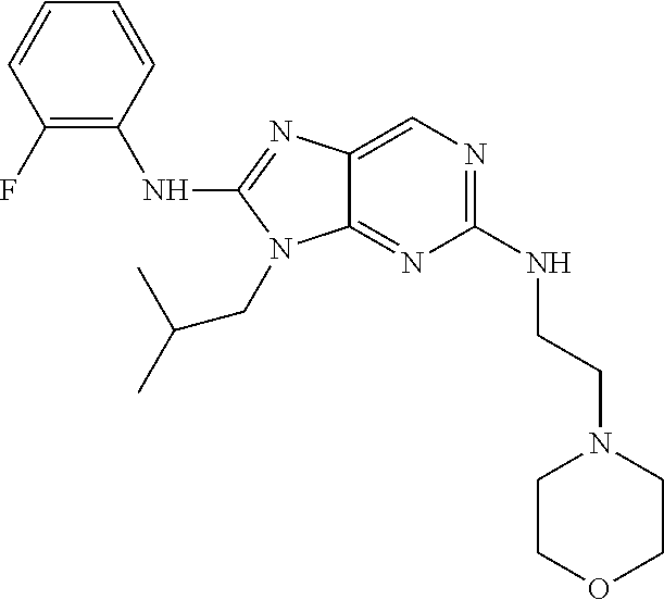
C1(F)=C(NC2=NC3=CN=C(NCCN4CCOCC4)N=C3N2CC(C)C)C=CC=C1
